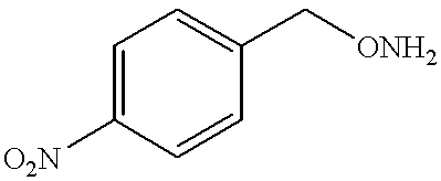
C1=C(C[ONH2])C=CC([O2N])=C1
